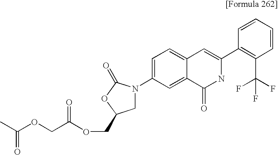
C1=CC=CC(C2=CC3=CC=C(N4CC(COC(COC(C)=O)=O)OC4=O)C=C3C(=O)N2)=C1C(F)(F)F
